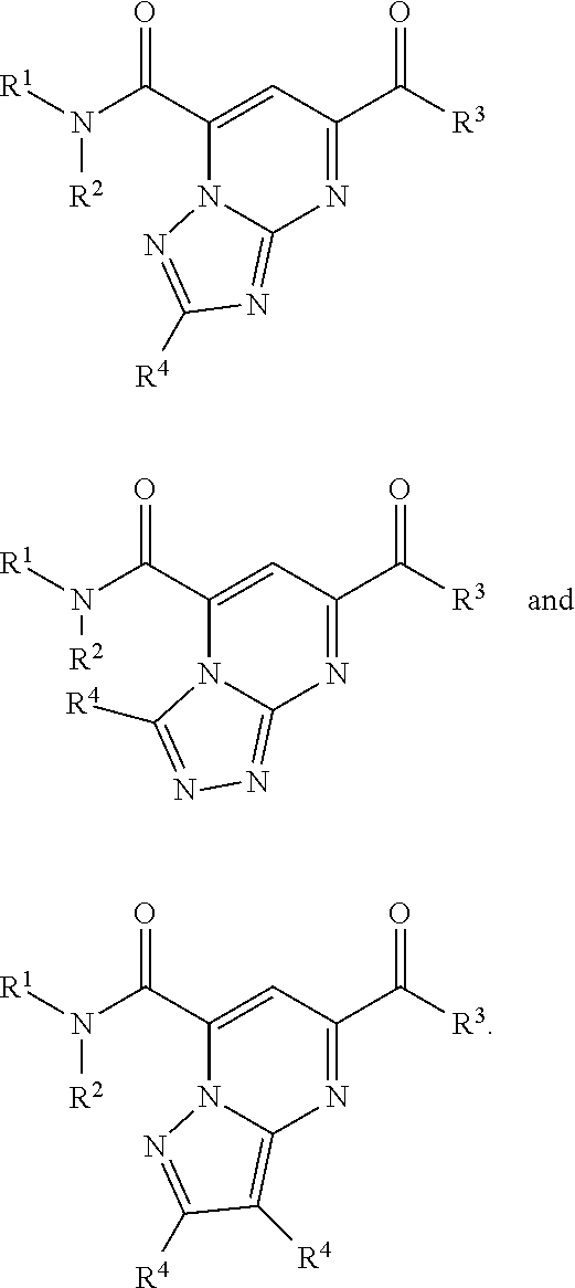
N1=C(C(=O)[R3])C=C(C(N([R2])[R1])=O)N2C1=NN=C2[R4].N1=C(C(=O)[R3])C=C(C(N([R2])[R1])=O)N2C1=NC([R4])=N2.N1=C(C(=O)[R3])C=C(C(N([R2])[R1])=O)N2C1=C([R4])C([R4])=N2
